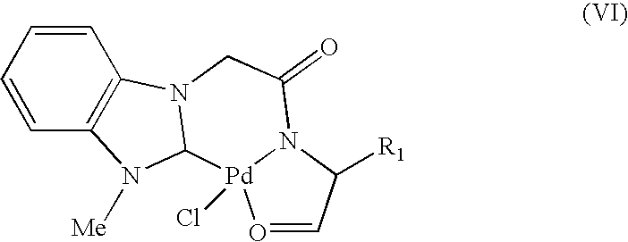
O1=CC([R1])N2[Pd]1(Cl)C1N(CC2=O)C2=C(N1[Me])C=CC=C2
